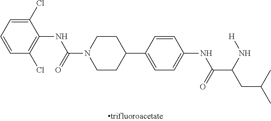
C1(Cl)=CC=CC(Cl)=C1NC(N1CCC(C2=CC=C(NC(C(N[H])CC(C)C)=O)C=C2)CC1)=O
